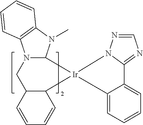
N1=CN=C2N1[Ir]1(C3=CC=CC=C23)C2N(C3=C(N2C)C=CC=C3)CC2C=CC=CC21
